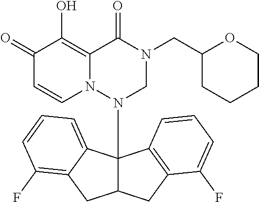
C1(=O)C=CN2C(=C1O)C(=O)N(CC1CCCCO1)CN2C12C(CC3=C1C=CC=C3F)CC1=C(F)C=CC=C21
